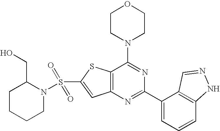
C1CN(C2=NC(C3=CC=CC4=C3C=NN4)=NC3=C2SC(S(=O)(=O)N2C(CO)CCCC2)=C3)CCO1
